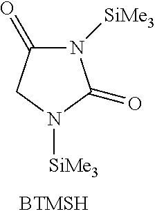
N1([SiMe3])C(=O)CN([SiMe3])C1=O
